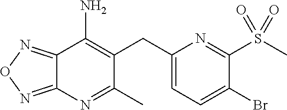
C1(CC2=C(N)C3=NON=C3N=C2C)=CC=C(Br)C(S(C)(=O)=O)=N1
